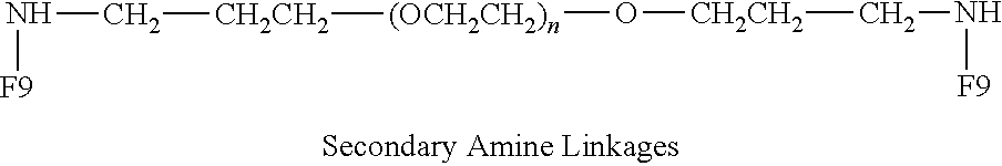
C([CH2CH2]O[(OCH2CH2)n][CH2CH2]CN[F9])N[F9]
